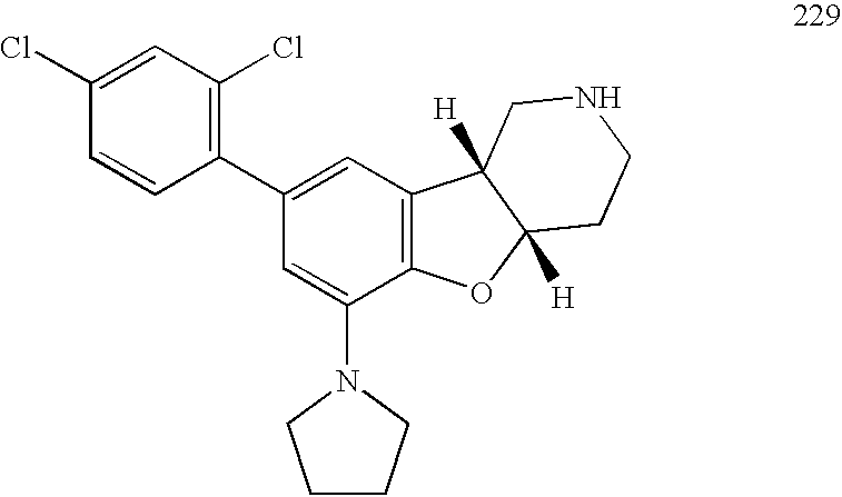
C1(N2CCCC2)=CC(C2=C(Cl)C=C(Cl)C=C2)=CC2=C1OC1([H])C2([H])CNCC1
